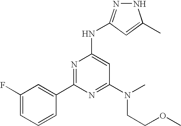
N1N=C(NC2=CC(N(CCOC)C)=NC(C3=CC(F)=CC=C3)=N2)C=C1C
